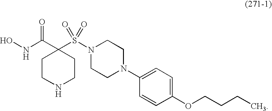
ONC(C1(S(N2CCN(C3=CC=C(OCCCC)C=C3)CC2)(=O)=O)CCNCC1)=O
